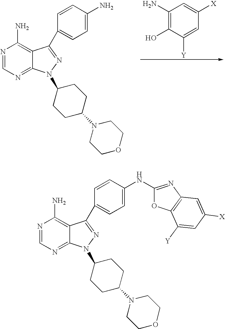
N1=CN=C2C(=C1N)C(C1=CC=C(N)C=C1)=NN2C1CCC(N2CCOCC2)CC1.C1(N)=C(O)C([Y])=CC([X])=C1.N1=CN=C2C(=C1N)C(C1=CC=C(NC3=NC4=C(O3)C([Y])=CC([X])=C4)C=C1)=NN2C1CCC(N2CCOCC2)CC1
